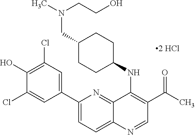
C1(C2=CC(Cl)=C(O)C(Cl)=C2)=CC=C2C(=N1)C(NC1CCC(CN(CCO)C)CC1)=C(C(=O)C)C=N2
